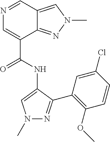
N1(C)N=C(C2=C(OC)C=CC(Cl)=C2)C(NC(C2=CN=CC3=CN(C)N=C23)=O)=C1
